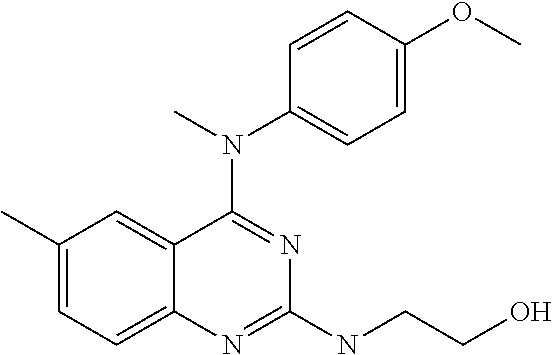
C12=CC(C)=CC=C1N=C(NCCO)N=C2N(C)C1=CC=C(OC)C=C1
